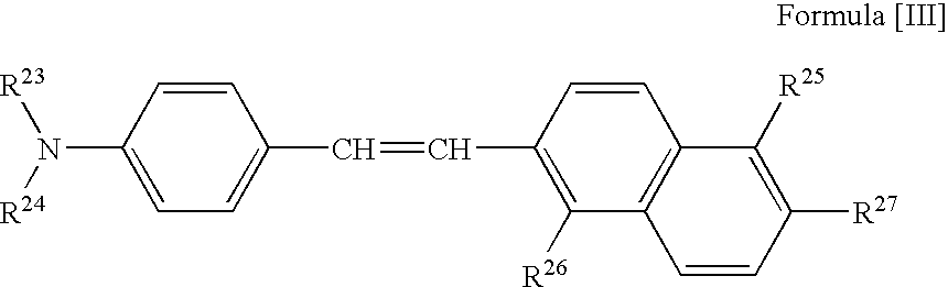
C1=C(N([R24])[R23])C=CC(C=CC2=C([R26])C3=C(C=C2)C([R25])=C([R27])C=C3)=C1
